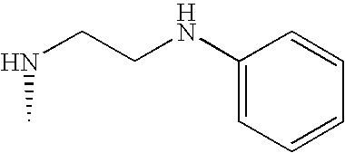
C1(NCCNC)=CC=CC=C1
